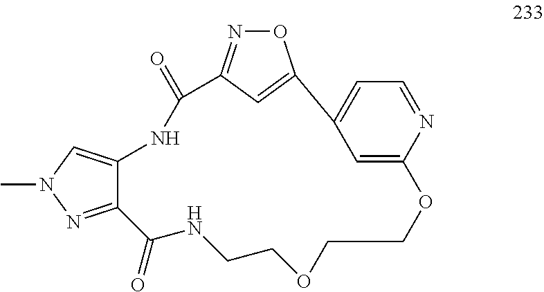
CN1N=C2C(=C1)NC(=O)C1=NOC(=C1)C1=CC=NC(=C1)OCCOCCNC2=O
